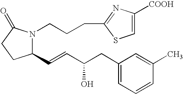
C1(C=CC(CC2=CC=CC(C)=C2)O)N(CCCC2=NC([COOH])=CS2)C(=O)CC1
